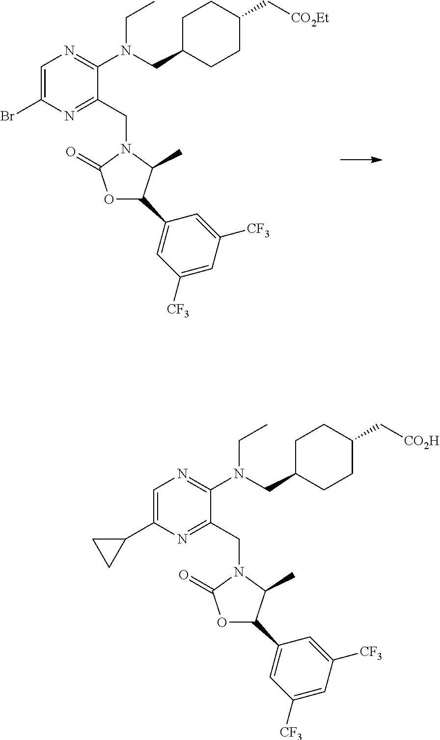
C1=C(Br)N=C(CN2C(C)C(C3=CC([CF3])=CC([CF3])=C3)OC2=O)C(N(CC)CC2CCC(C[CO2Et])CC2)=N1.C1=C(C2CC2)N=C(CN2C(C)C(C3=CC([CF3])=CC([CF3])=C3)OC2=O)C(N(CC)CC2CCC(C[CO2H])CC2)=N1
